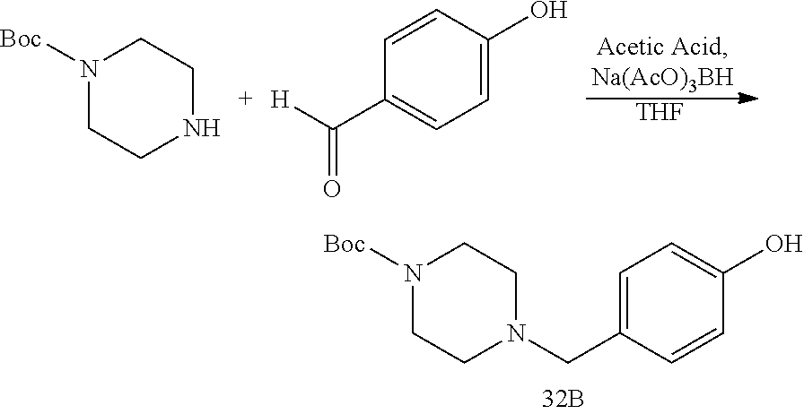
[THF].C1CNCCN1[Boc].C1(C(=O)[H])=CC=C(O)C=C1.C1CN([Boc])CCN1CC1=CC=C(O)C=C1
